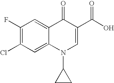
C1(F)=C(Cl)C=C2C(=C1)C(=O)C(C(O)=O)=CN2C1CC1
